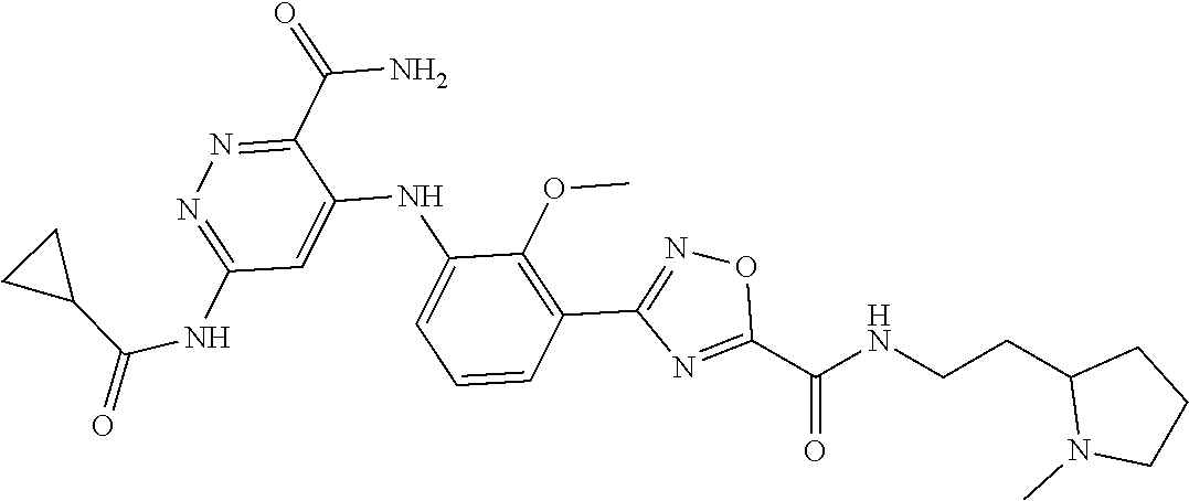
C1(C(N)=O)=NN=C(NC(=O)C2CC2)C=C1NC1=CC=CC(C2=NOC(C(NCCC3CCCN3C)=O)=N2)=C1OC
